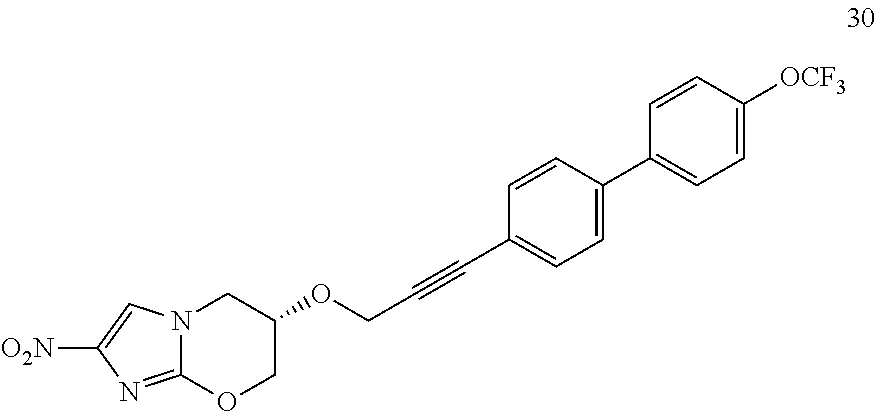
N12C(=NC([O2N])=C1)OCC(OCC#CC1=CC=C(C3=CC=C([OCF3])C=C3)C=C1)C2
